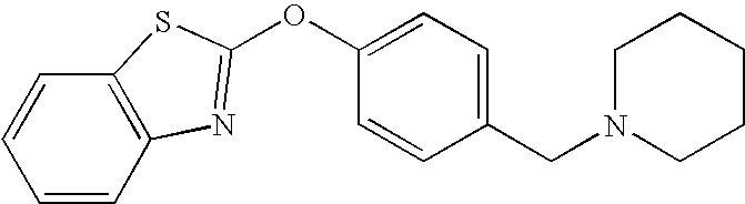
C1=CC2=C(C=C1)SC(OC1=CC=C(CN3CCCCC3)C=C1)=N2
